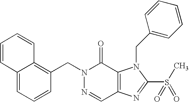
C12=CC=CC(CN3N=CC4=C(C3=O)N(CC3=CC=CC=C3)C(S(=O)(C)=O)=N4)=C1C=CC=C2
